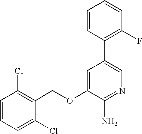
C1=CC=C(Cl)C(COC2=CC(C3=C(F)C=CC=C3)=CN=C2N)=C1Cl
